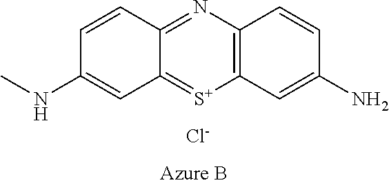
C12=C(N=C3C(=[S+]1)C=C(NC)C=C3)C=CC(N)=C2.[Cl-]
